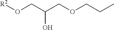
O(CC(CO[R2])O)CCC
